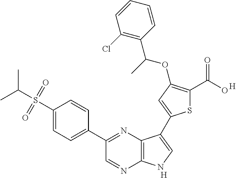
[H].C1(C2=NC3=C(N=C2)NC=C3C2=CC(OC(C3=C(Cl)C=CC=C3)C)=C(C(O)=O)S2)=CC=C(S(C(C)C)(=O)=O)C=C1.[H]
